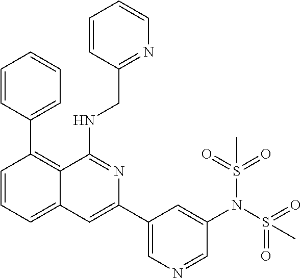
C1=CC(C2=C3C(=CC=C2)C=C(C2=CN=CC(N(S(=O)(=O)C)S(=O)(=O)C)=C2)N=C3NCC2=NC=CC=C2)=CC=C1
